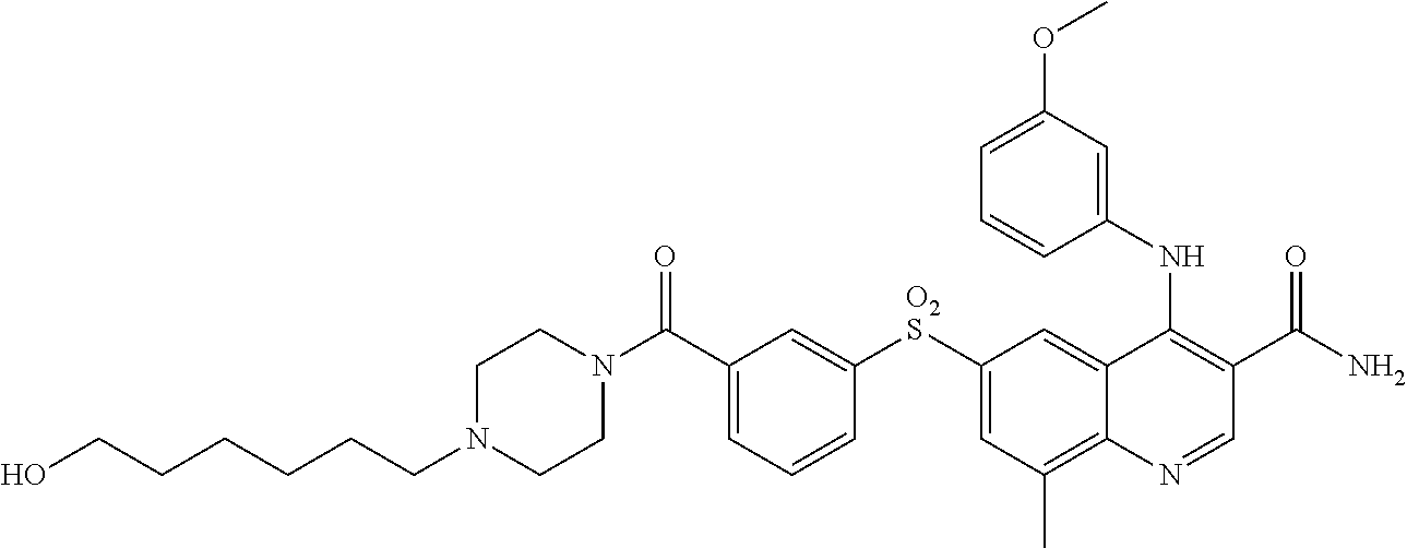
OCCCCCCN1CCN(C(C2=CC=CC([O2S]C3=CC(C)=C4C(=C3)C(NC3=CC(OC)=CC=C3)=C(C(N)=O)C=N4)=C2)=O)CC1
